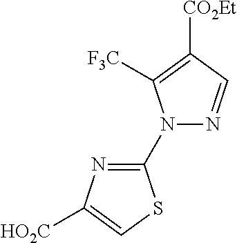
N1(C2=NC([HO2C])=CS2)N=CC([CO2Et])=C1[F3C]
